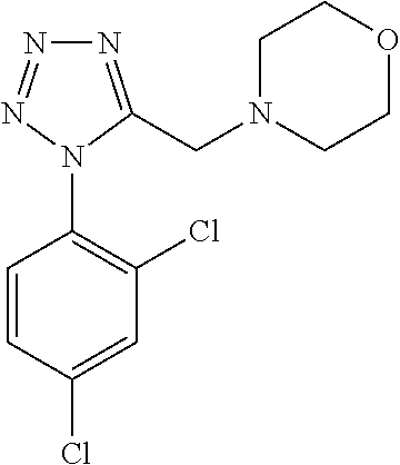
C1=C(Cl)C=CC(N2C(CN3CCOCC3)=NN=N2)=C1Cl
